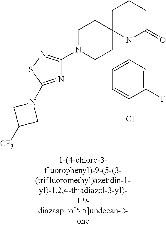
N1(C2=NSC(N3CC([CF3])C3)=N2)CCC2(CC1)N(C1=CC=C(Cl)C(F)=C1)C(=O)CCC2
